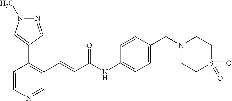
C1=CN=CC(C=CC(=O)NC2=CC=C(CN3CCS(=O)(=O)CC3)C=C2)=C1C1=CN(C)N=C1
